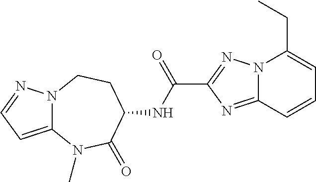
N12C(=CC=N1)N(C)C(=O)C(NC(C1=NN3C(=N1)C=CC=C3CC)=O)CC2
